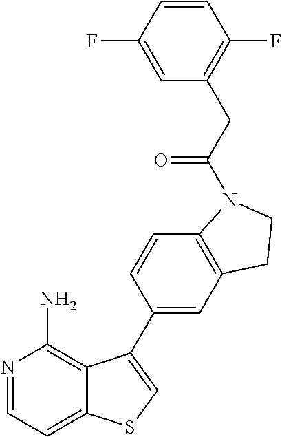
N1=CC=C2C(=C1N)C(C1=CC3=C(C=C1)N(C(CC1=C(F)C=CC(F)=C1)=O)CC3)=CS2
